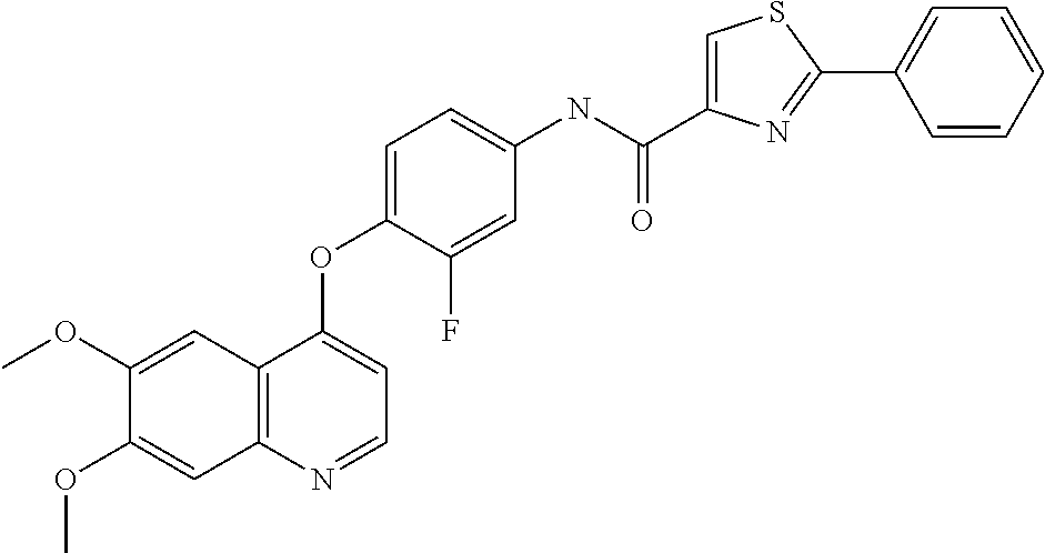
C1(OC)=CC2=C(C=C1OC)N=CC=C2OC1=CC=C(NC(C2=CSC(C3=CC=CC=C3)=N2)=O)C=C1F
